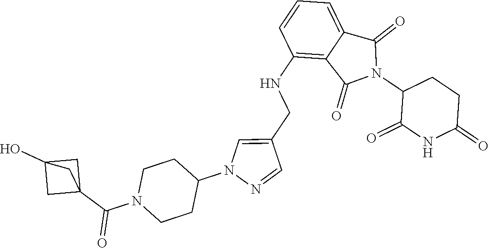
C1(NCC2=CN(C3CCN(C(C45CC(O)(C4)C5)=O)CC3)N=C2)=C2C(=CC=C1)C(=O)N(C1C(=O)NC(=O)CC1)C2=O
